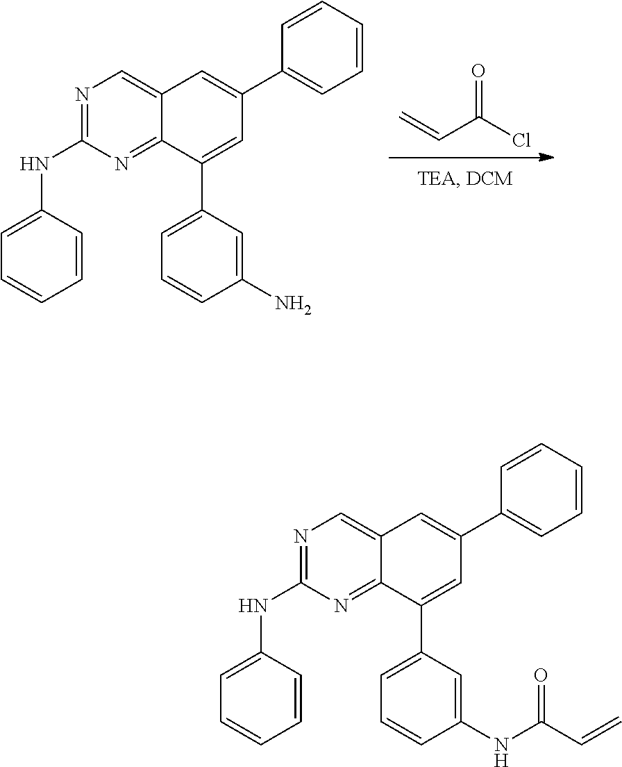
C=CC(Cl)=O.N1=C(NC2=CC=CC=C2)N=C2C(=C1)C=C(C1=CC=CC=C1)C=C2C1=CC=CC(N)=C1.N1=C(NC2=CC=CC=C2)N=C2C(=C1)C=C(C1=CC=CC=C1)C=C2C1=CC=CC(NC(C=C)=O)=C1
